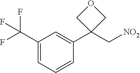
C1(C(F)(F)F)=CC=CC(C2(C[NO2])COC2)=C1
